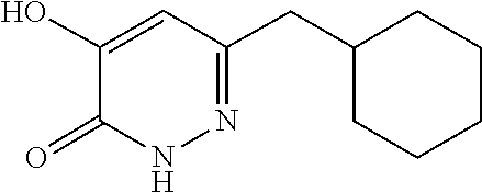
C1(CC2CCCCC2)=NNC(=O)C(O)=C1
